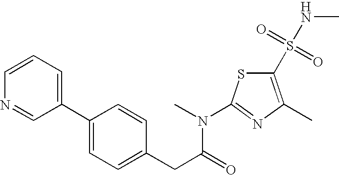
C1(S(NC)(=O)=O)=C(C)N=C(N(C)C(CC2=CC=C(C3=CC=CN=C3)C=C2)=O)S1
